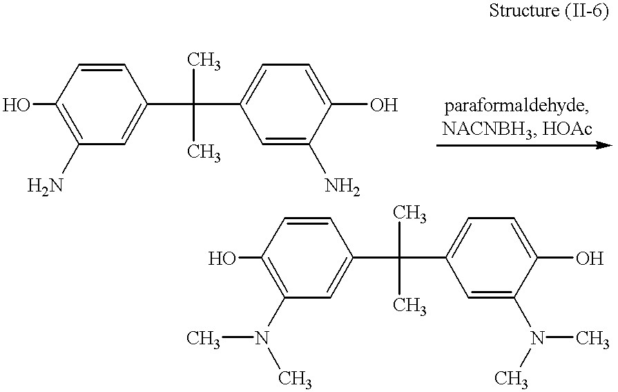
C1(O)=C(N)C=C(C(C2=CC=C(O)C(N)=C2)(C)C)C=C1.C1(O)=C(N(C)C)C=C(C(C2=CC=C(O)C(N(C)C)=C2)(C)C)C=C1
